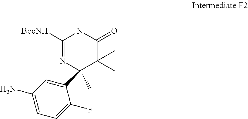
C1(C2(C)N=C([BocNH])N(C)C(=O)C2(C)C)=CC(N)=CC=C1F
